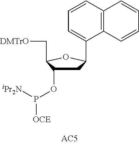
C1C(OP([iPr2N])[OCE])C(C[DMTrO])OC1C1=CC=CC2=C1C=CC=C2
